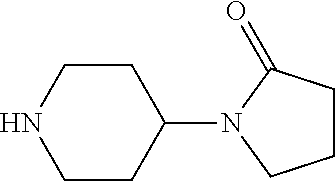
C1(N2CCCC2=O)CCNCC1
